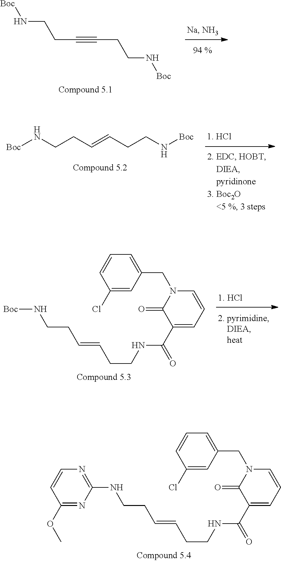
N(CCC#CCCN[Boc])[Boc].[Boc]NCCC=CCCN[Boc].C1(CN2C=CC=C(C(NCCC=CCCN[Boc])=O)C2=O)=CC=CC(Cl)=C1.C1(CN2C=CC=C(C(NCCC=CCCNC3=NC=CC(OC)=N3)=O)C2=O)=CC=CC(Cl)=C1
